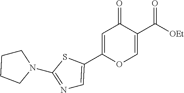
C1(C2=CN=C(N3CCCC3)S2)=CC(=O)C(C([OEt])=O)=CO1
